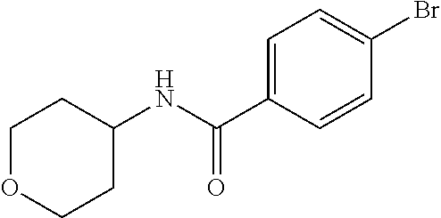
C1OCCC(NC(=O)C2=CC=C(Br)C=C2)C1
